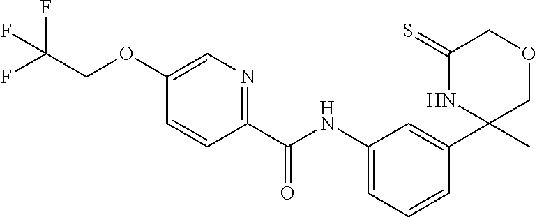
C1(C(NC2=CC=CC(C3(C)COCC(=S)N3)=C2)=O)=NC=C(OCC(F)(F)F)C=C1
